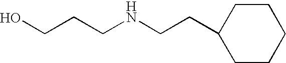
C(NCCC1CCCCC1)CCO
